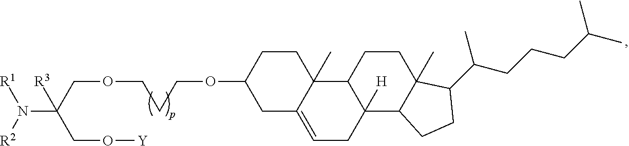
N(C(COCCCOC1CC2=CCC3([H])C(C2(C)CC1)CCC1(C)C3CCC1C(CCCC(C)C)C)(CO[Y])[R3])([R2])[R1]
